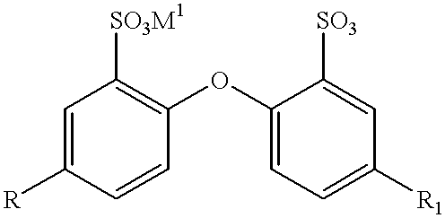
C1=C([R])C=CC(OC2=CC=C([R1])C=C2[SO3])=C1[SO3M1]
